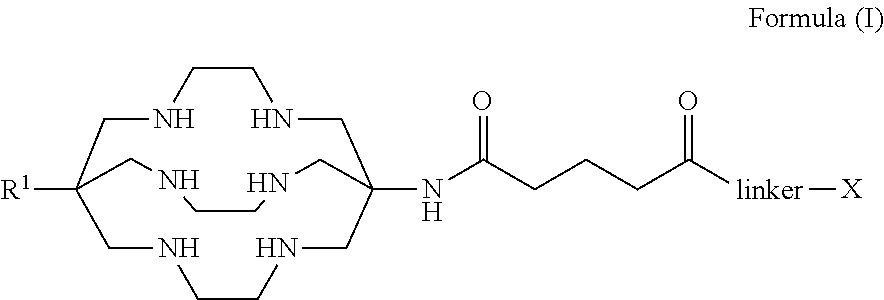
N1CCNCC2([R1])CNCCNCC(NC(CCCC([linker][X])=O)=O)(C1)CNCCNC2
